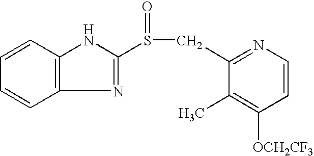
C12=C(C=CC=C1)NC(S(CC1=NC=CC([OCH2CF3])=C1C)=O)=N2
